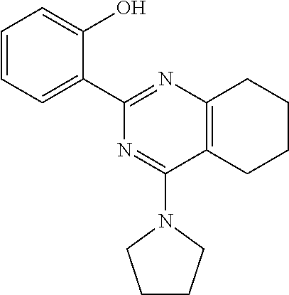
C1=CC=C(C2=NC3=C(C(N4CCCC4)=N2)CCCC3)C(O)=C1
